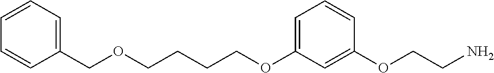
C(OC1=CC=CC(OCCN)=C1)CCCOCC1=CC=CC=C1
